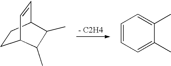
C1CC2C=CC1C(C)C2C.C1=CC=C(C)C(C)=C1
